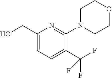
C1(CO)=CC=C(C(F)(F)F)C(N2CCOCC2)=N1
